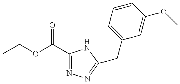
CCOC(C1=NN=C(CC2=CC=CC(OC)=C2)N1)=O
